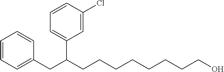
C1=C(CC(CCCCCCCCO)C2=CC=CC(Cl)=C2)C=CC=C1
